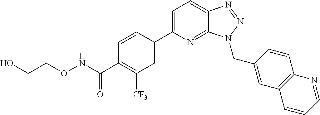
C1=CC(C2=CC=C3C(=N2)N(CC2=CC4=C(C=C2)N=CC=C4)N=N3)=CC([CF3])=C1C(NOCCO)=O
